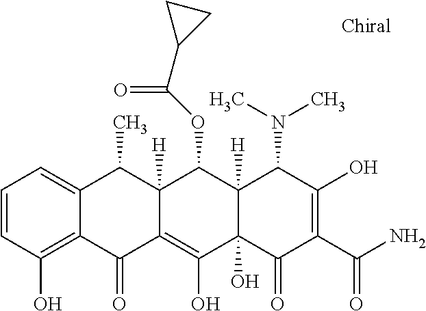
C1=CC(O)=C2C(=C1)C(C)C1([H])C(=C(O)C3(O)C([H])(C1OC(=O)C1CC1)C(N(C)C)C(O)=C(C(N)=O)C3=O)C2=O
